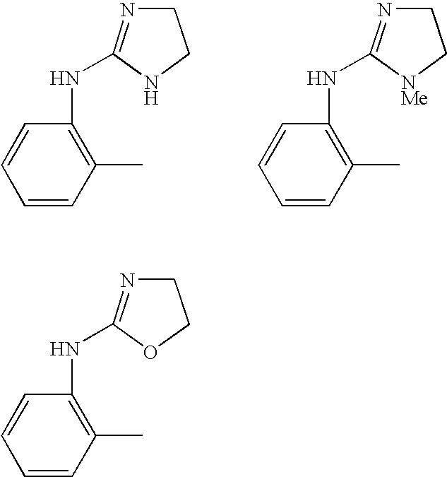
C1=CC(C)=C(NC2=NCCN2)C=C1.C1=CC(C)=C(NC2=NCC[NMe]2)C=C1.C1=CC(C)=C(NC2=NCCO2)C=C1
